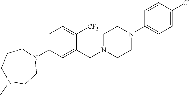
C1=C(N2CCCN(C)CC2)C=C(CN2CCN(C3=CC=C(Cl)C=C3)CC2)C([CF3])=C1
